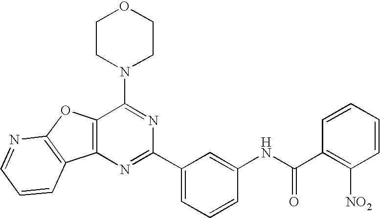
C1=NC2=C(C=C1)C1=C(O2)C(N2CCOCC2)=NC(C2=CC=CC(NC(C3=C([NO2])C=CC=C3)=O)=C2)=N1
